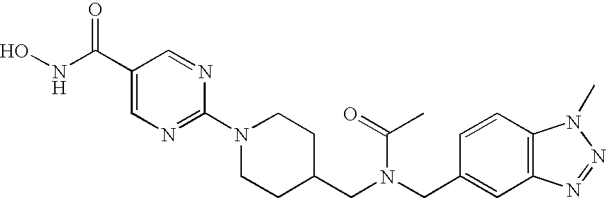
ONC(=O)C1=CN=C(N2CCC(CN(CC3=CC4=C(C=C3)N(C)N=N4)C(=O)C)CC2)N=C1
